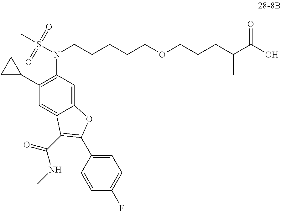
C1(C2CC2)=C(N(S(C)(=O)=O)CCCCCOCCCC(C(O)=O)C)C=C2C(=C1)C(C(=O)NC)=C(C1=CC=C(F)C=C1)O2
